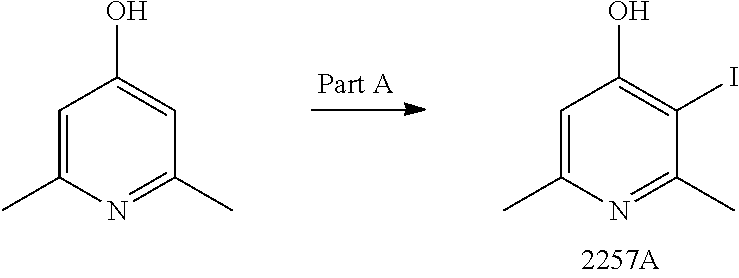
C1=C(C)N=C(C)C(I)=C1O.C1=C(C)N=C(C)C=C1O
